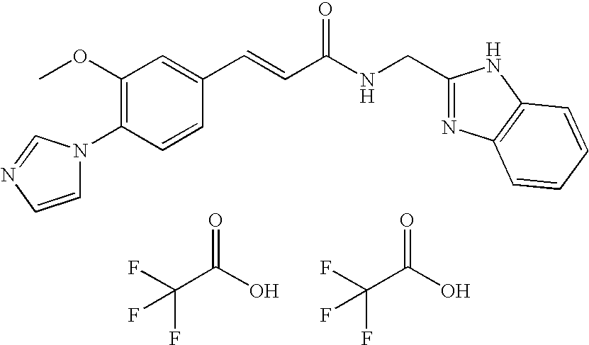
FC(C(O)=O)(F)F.C1(OC)=C(N2C=CN=C2)C=CC(C=CC(NCC2=NC3=C(N2)C=CC=C3)=O)=C1.FC(C(O)=O)(F)F
